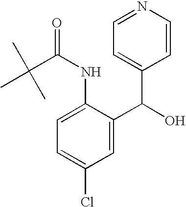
C(NC1=CC=C(Cl)C=C1C(C1=CC=NC=C1)O)(C(C)(C)C)=O
